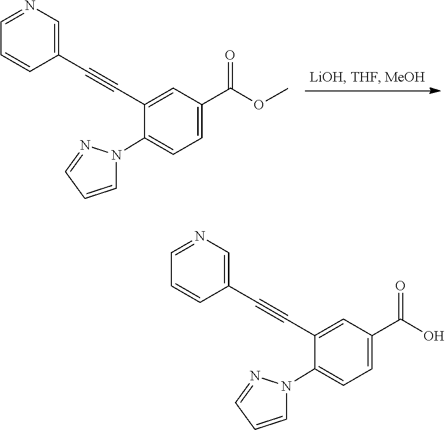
C1(C#CC2=CC(C(OC)=O)=CC=C2N2C=CC=N2)=CN=CC=C1.C1(C#CC2=CC(C(O)=O)=CC=C2N2C=CC=N2)=CN=CC=C1
